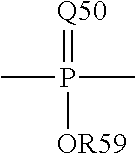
CP([OR59])(=[Q50])C
